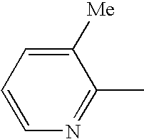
C1([Me])=CC=CN=C1C
